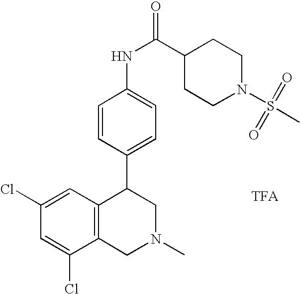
C1(Cl)=CC(Cl)=CC2=C1CN(C)CC2C1=CC=C(NC(C2CCN(S(=O)(=O)C)CC2)=O)C=C1
